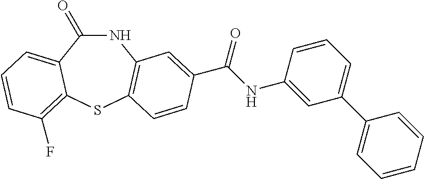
N1C(=O)C2=CC=CC(F)=C2SC2=C1C=C(C(NC1=CC(C3=CC=CC=C3)=CC=C1)=O)C=C2
